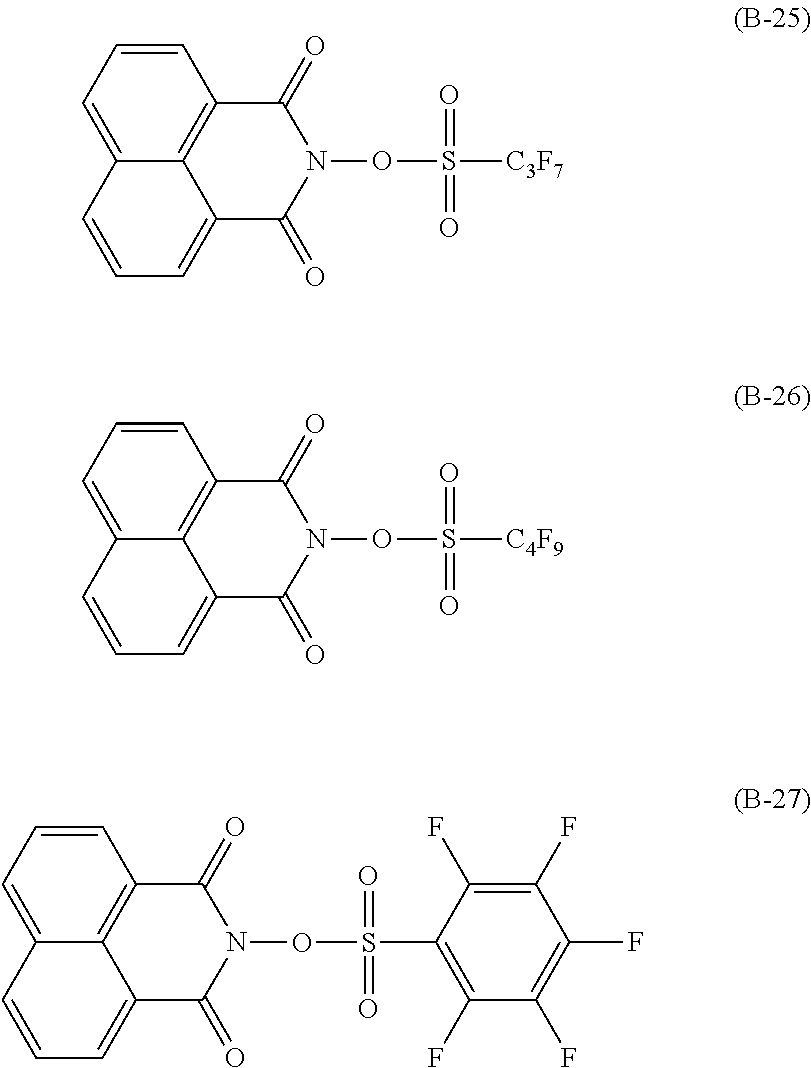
N1(OS(=O)(=O)[C3F7])C(=O)C2=C3C(=CC=CC3=CC=C2)C1=O.N1(OS(=O)(=O)[C4F9])C(=O)C2=C3C(=CC=CC3=CC=C2)C1=O.N1(OS(=O)(=O)C2=C(F)C(F)=C(F)C(F)=C2F)C(=O)C2=C3C(=CC=CC3=CC=C2)C1=O
